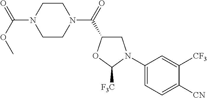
C1(N2CC(C(=O)N3CCN(C(OC)=O)CC3)OC2[F3C])=CC=C([CN])C([CF3])=C1
